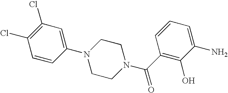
C1=CC(N2CCN(C(C3=C(O)C(N)=CC=C3)=O)CC2)=CC(Cl)=C1Cl
